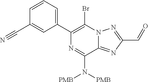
C1(C2=CC=CC(C#N)=C2)=C(Br)N2C(=NC(C=O)=N2)C(N([PMB])[PMB])=N1
